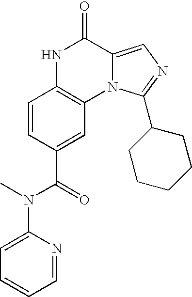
C1=CC(C(=O)N(C)C2=CC=CC=N2)=CC2=C1NC(=O)C1=CN=C(C3CCCCC3)N21
